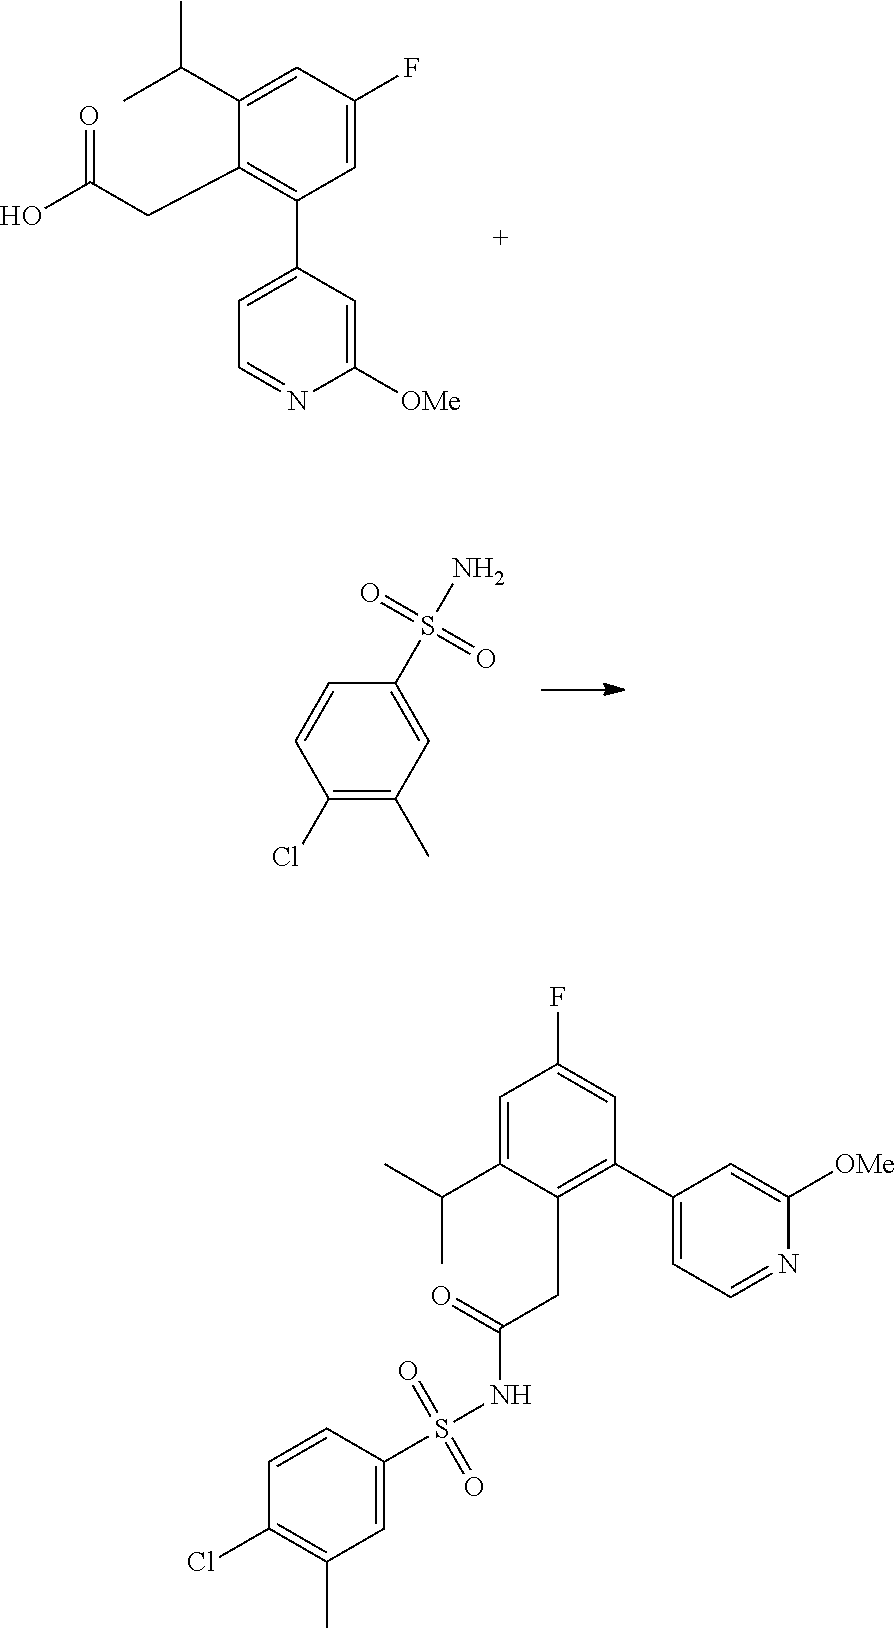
C1(C(C)C)=CC(F)=CC(C2=CC=NC([OMe])=C2)=C1CC(O)=O.C1(Cl)=C(C)C=C(S(N)(=O)=O)C=C1.C1(S(NC(CC2=C(C3=CC=NC([OMe])=C3)C=C(F)C=C2C(C)C)=O)(=O)=O)=CC(C)=C(Cl)C=C1
